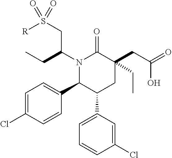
C1=C(Cl)C=CC(C2C(C3=CC=CC(Cl)=C3)CC(CC(=O)O)(CC)C(=O)N2C(CS([R])(=O)=O)CC)=C1
